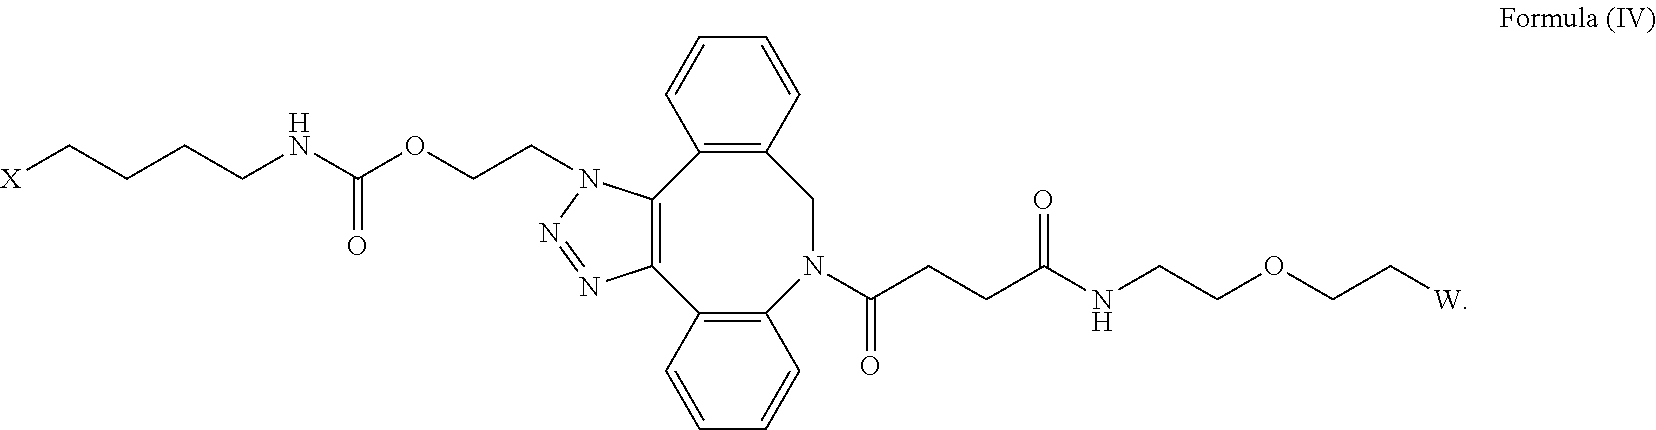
C(N1C2=C(C3=C(N(C(CCC(NCCOCC[W])=O)=O)CC4=C2C=CC=C4)C=CC=C3)N=N1)COC(NCCCC[X])=O
